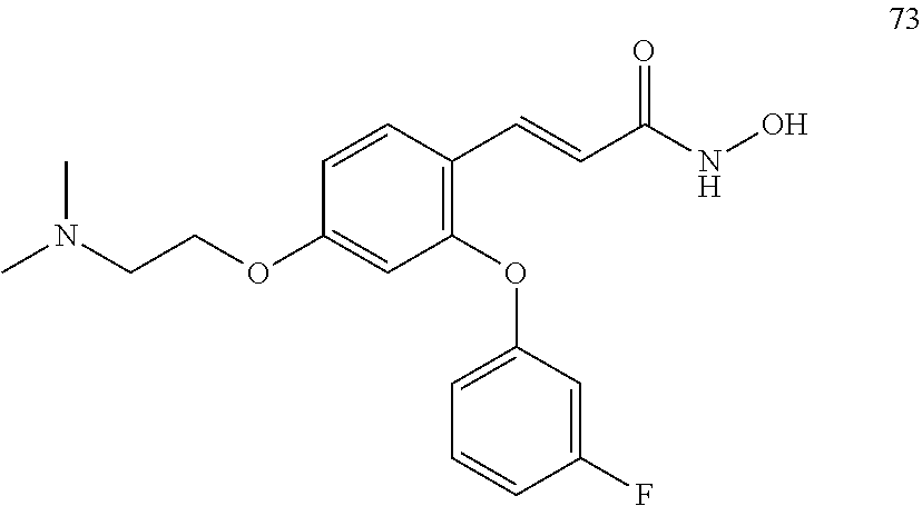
C1=CC(C=CC(NO)=O)=C(OC2=CC=CC(F)=C2)C=C1OCCN(C)C
